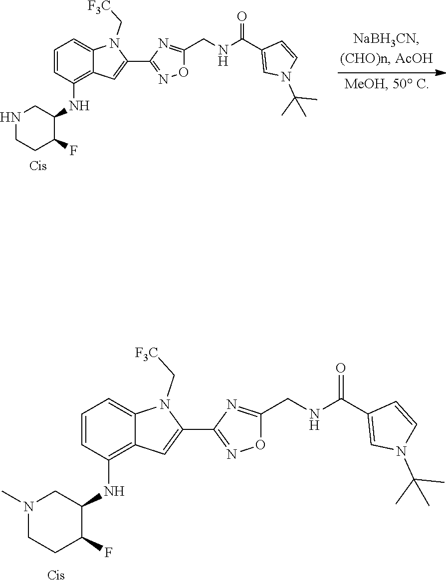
C1=CC(NC2CNCCC2F)=C2C(=C1)N(C[F3C])C(C1=NOC(CNC(C3=CN(C(C)(C)C)C=C3)=O)=N1)=C2.C1=CC(NC2CN(C)CCC2F)=C2C(=C1)N(C[F3C])C(C1=NOC(CNC(C3=CN(C(C)(C)C)C=C3)=O)=N1)=C2
